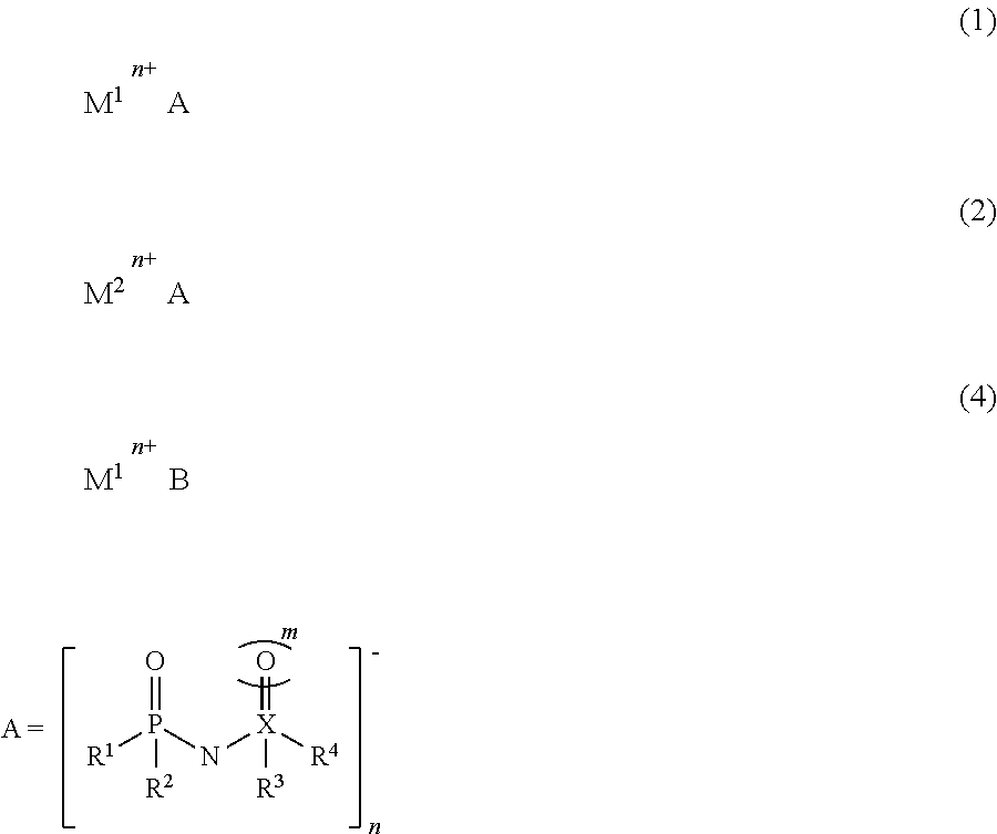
[M1].[A].[M2].[A].[M1].B.[R1]P(N[X]([R4])([R3])=O)([R2])=O
